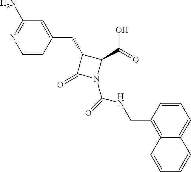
C(C1C(=O)N(C(=O)NCC2=C3C(=CC=C2)C=CC=C3)C1C(=O)O)C1=CC(N)=NC=C1
